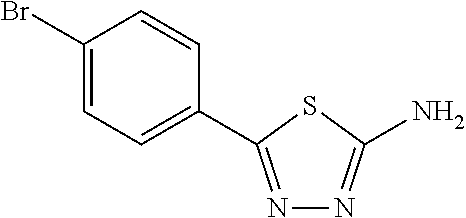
C1(Br)=CC=C(C2=NN=C(N)S2)C=C1
